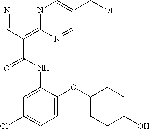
N1=CC(C(NC2=CC(Cl)=CC=C2OC2CCC(O)CC2)=O)=C2N1C=C(CO)C=N2
